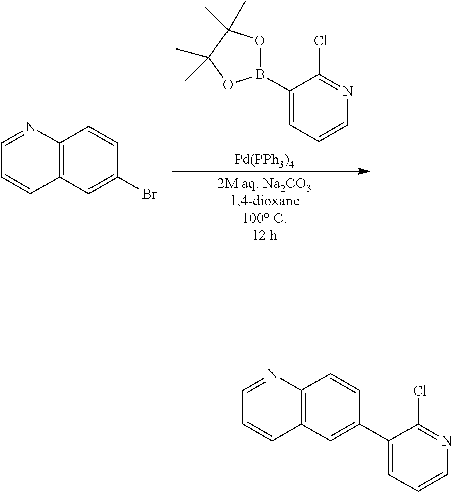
C1(B2OC(C)(C)C(C)(C)O2)=CC=CN=C1Cl.[Pd(PPh3)4].C12=C(C=C(Br)C=C1)C=CC=N2.C12=C(C=C(C3=CC=CN=C3Cl)C=C1)C=CC=N2
